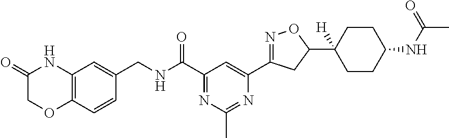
C12=C(C=CC(CNC(C3=NC(C)=NC(C4=NOC(C5([H])CCC(NC(C)=O)CC5)C4)=C3)=O)=C1)OCC(=O)N2
